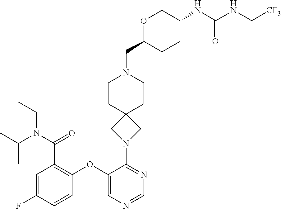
C1=C(F)C=CC(OC2=CN=CN=C2N2CC3(C2)CCN(CC2CCC(NC(NC[CF3])=O)CO2)CC3)=C1C(N(C(C)C)CC)=O
